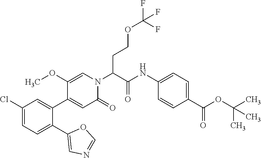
C1(Cl)=CC=C(C2=CN=CO2)C(C2=CC(=O)N(C(C(NC3=CC=C(C(OC(C)(C)C)=O)C=C3)=O)CCOC(F)(F)F)C=C2OC)=C1
